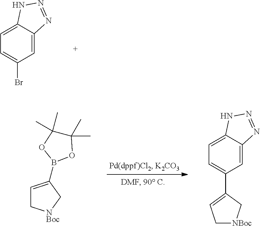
BrC1=CC=C2C(=C1)N=NN2.C1=C(B2OC(C)(C)C(C)(C)O2)C[NBoc]C1.C1(C2=CC=C3C(=C2)N=NN3)=CC[NBoc]C1
